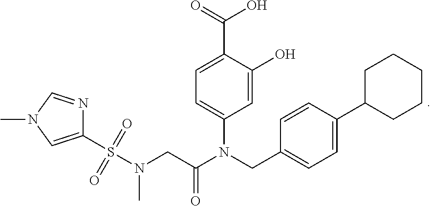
CN(CC(=O)N(CC1=CC=C(C2CCCCC2)C=C1)C1=CC=C(C(=O)O)C(O)=C1)S(=O)(=O)C1=CN(C)C=N1
